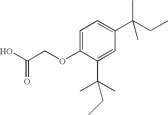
C1=C(OCC(O)=O)C(C(C)(C)CC)=CC(C(CC)(C)C)=C1
